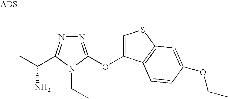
N1=C(OC2=CSC3=C2C=CC(OCC)=C3)N(CC)C(C(C)N)=N1
